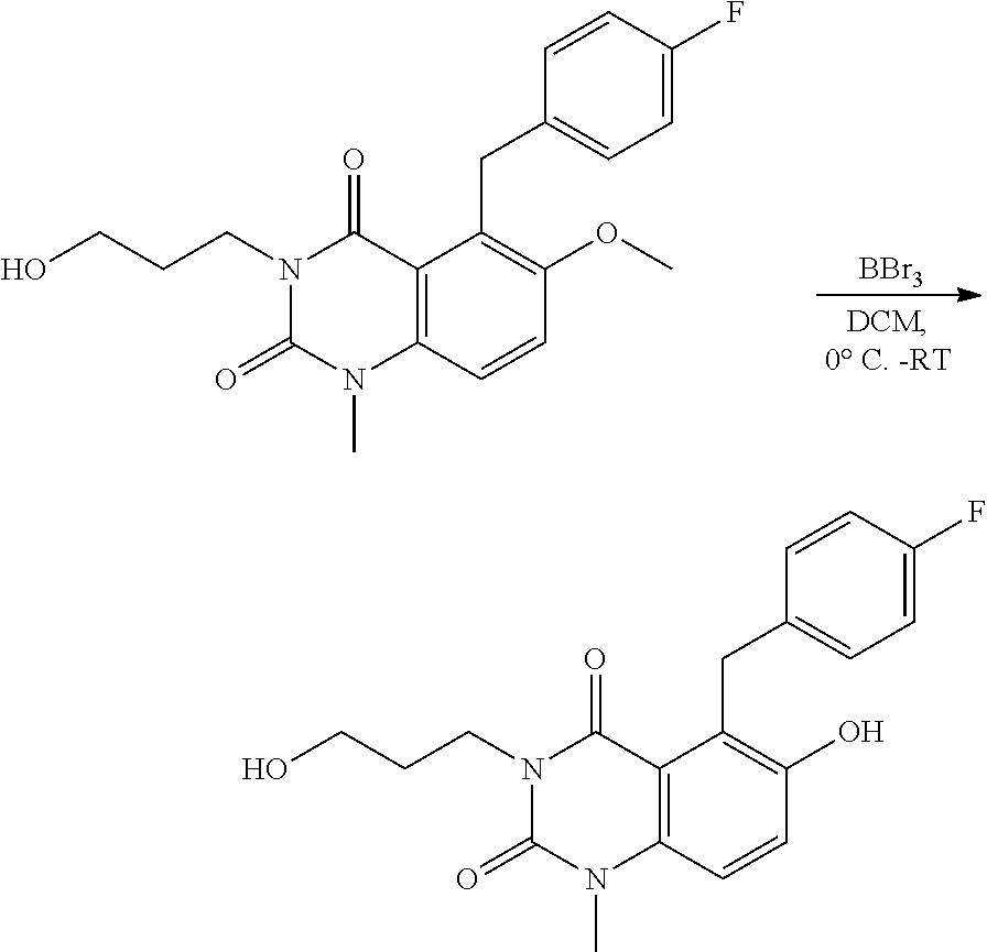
[BBr3].C12=C(C=CC(OC)=C1CC1=CC=C(F)C=C1)N(C)C(=O)N(CCCO)C2=O.C12=C(C=CC(O)=C1CC1=CC=C(F)C=C1)N(C)C(=O)N(CCCO)C2=O
